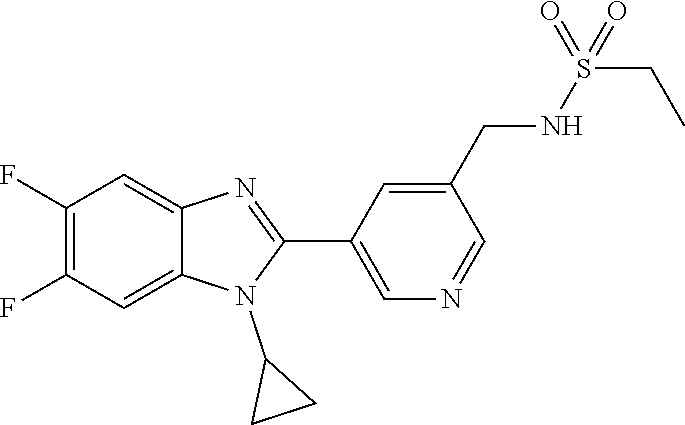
C1(F)=C(F)C=C2C(=C1)N=C(C1=CN=CC(CNS(CC)(=O)=O)=C1)N2C1CC1
